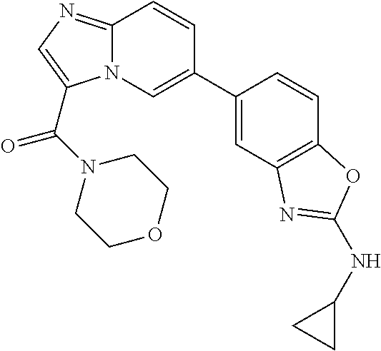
C1(C2=CN3C(=NC=C3C(N3CCOCC3)=O)C=C2)=CC2=C(C=C1)OC(NC1CC1)=N2
